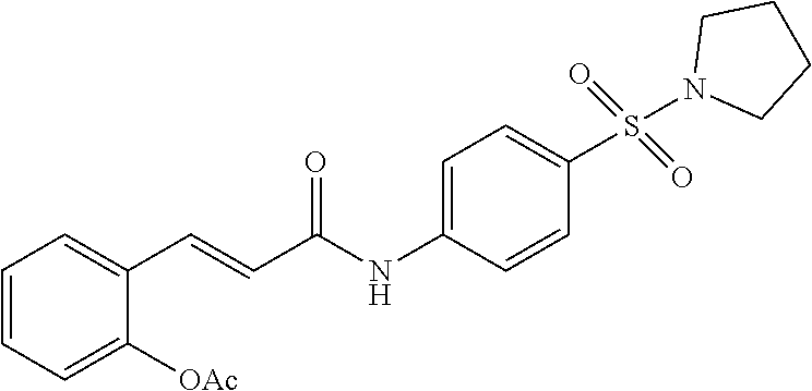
C1=CC=C([OAc])C(C=CC(NC2=CC=C(S(=O)(=O)N3CCCC3)C=C2)=O)=C1
